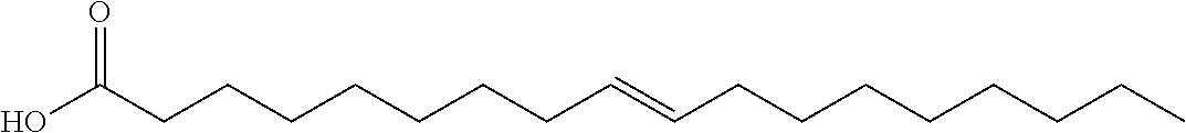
C(CCCCCCCC=CCCCCCCCC)(O)=O
